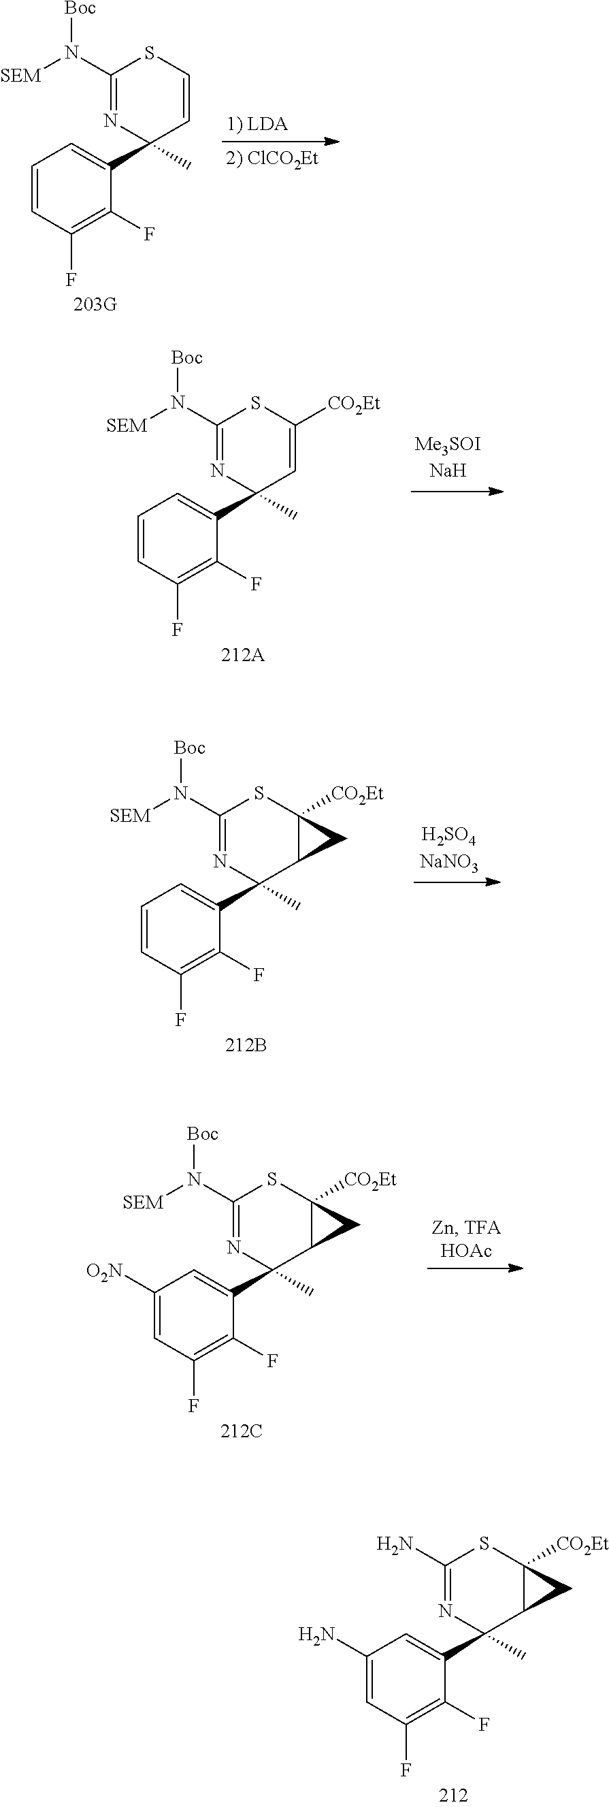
C1(N)=CC(F)=C(F)C(C2(C)C3C([CO2Et])(SC(N)=N2)C3)=C1.C1=CC(F)=C(F)C(C2(C)C=CSC(N([SEM])[Boc])=N2)=C1.C1=CC(F)=C(F)C(C2(C)C=C([CO2Et])SC(N([SEM])[Boc])=N2)=C1.C1=CC(F)=C(F)C(C2(C)C3C([CO2Et])(SC(N([SEM])[Boc])=N2)C3)=C1.C1([O2N])=CC(F)=C(F)C(C2(C)C3C([CO2Et])(SC(N([SEM])[Boc])=N2)C3)=C1
